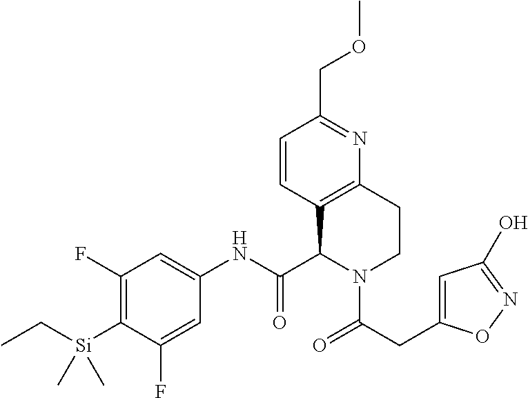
C1=CC2=C(N=C1COC)CCN(C(CC1=CC(O)=NO1)=O)C2C(NC1=CC(F)=C([Si](CC)(C)C)C(F)=C1)=O
